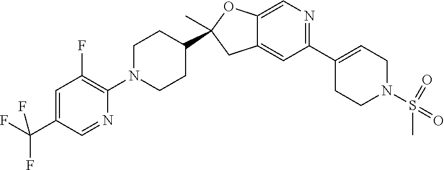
C1(C2=CCN(S(=O)(=O)C)CC2)=NC=C2C(=C1)CC(C)(C1CCN(C3=C(F)C=C(C(F)(F)F)C=N3)CC1)O2
